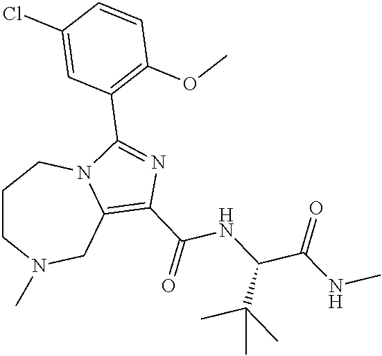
C1CN(C)CC2=C(C(=O)NC(C(NC)=O)C(C)(C)C)N=C(C3=C(OC)C=CC(Cl)=C3)N2C1
